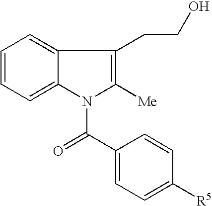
C1=CC=C2C(=C1)C(CCO)=C([Me])N2C(C1=CC=C([R5])C=C1)=O
